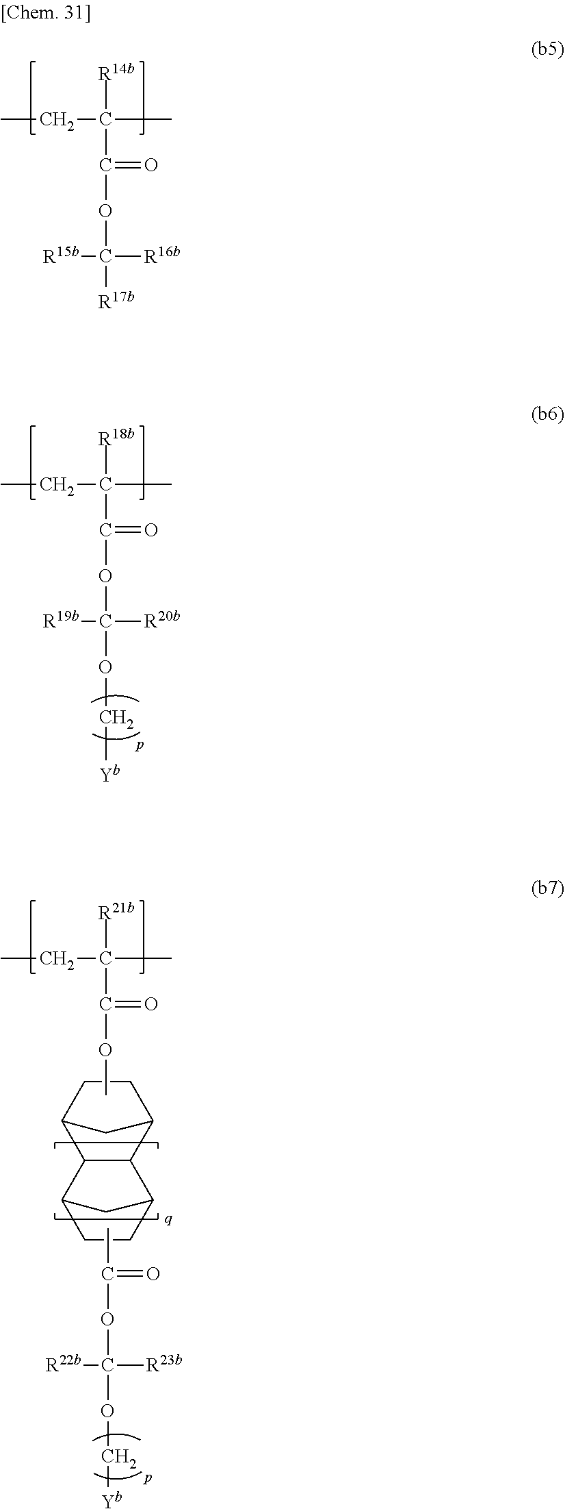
CCC(C)([R14b])C(OC([R15b])([R16b])[R17b])=O.CCC(C)([R18b])C(OC([R19b])([R20b])OC[Yb])=O.CCC(C)([R21b])C(OC)=O.C1CC2C3C(C1C2)C1CCC3C1.CC(OC([R22b])([R23b])OC[Yb])=O
